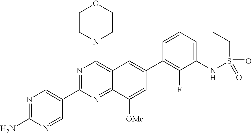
N1=C(N)N=CC(C2=NC(N3CCOCC3)=C3C(=N2)C([OMe])=CC(C2=C(F)C(NS(=O)(=O)CCC)=CC=C2)=C3)=C1
